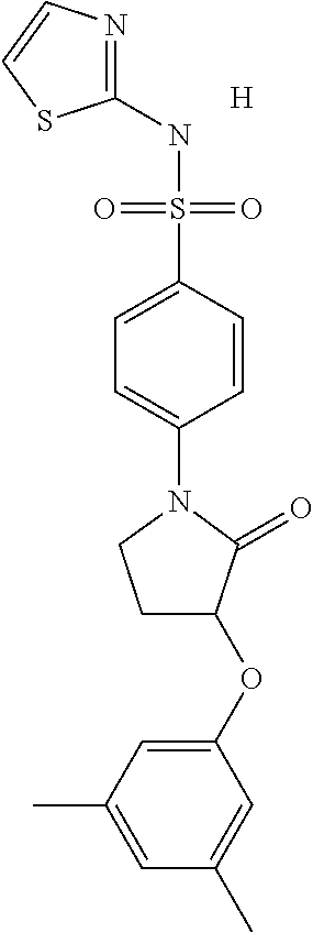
C1(NS(C2=CC=C(N3CCC(OC4=CC(C)=CC(C)=C4)C3=O)C=C2)(=O)=O)=NC=CS1.[H]
